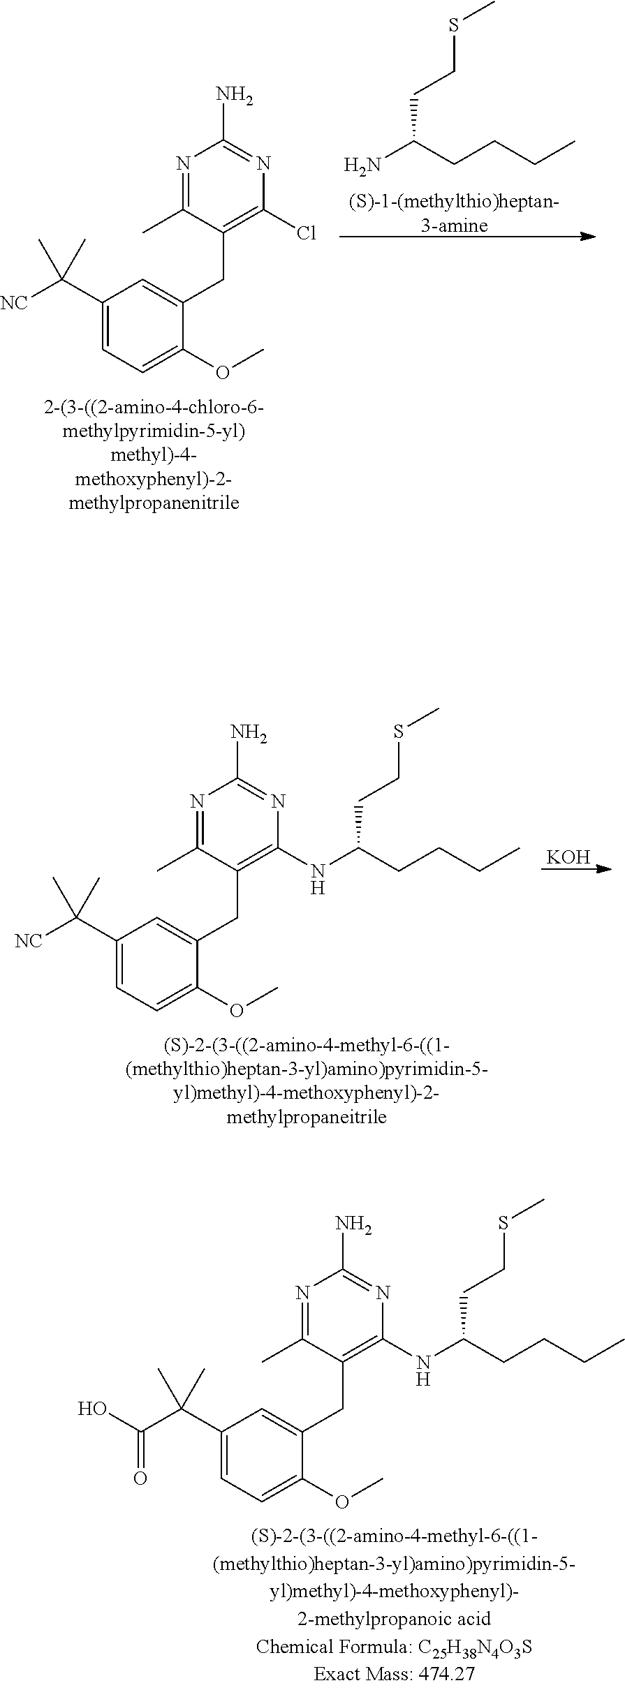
C1(C)=NC(N)=NC(Cl)=C1CC1=CC(C([NC])(C)C)=CC=C1OC.[(S)-1-(methylthio)heptan-3-amine].NC(CCCC)CCSC.C1(C)=NC(N)=NC(NC(CCCC)CCSC)=C1CC1=CC(C([NC])(C)C)=CC=C1OC.[KOH].C1(C)=NC(N)=NC(NC(CCCC)CCSC)=C1CC1=CC(C(C(O)=O)(C)C)=CC=C1OC
